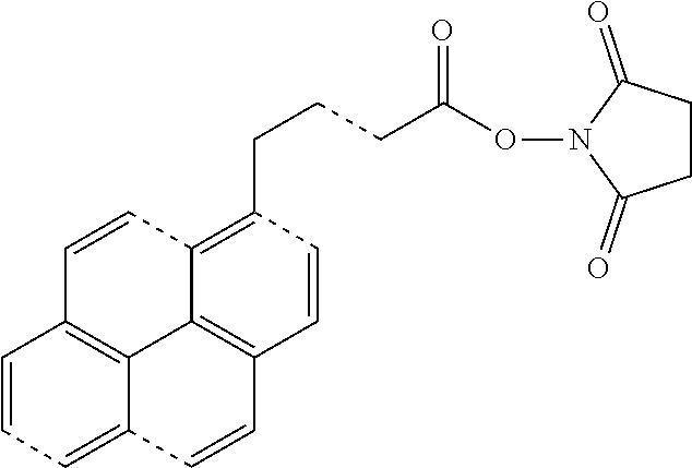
C12=C(CCCC(ON3C(=O)CCC3=O)=O)C=CC3=C1C1=C(C=C2)C=CC=C1C=C3
